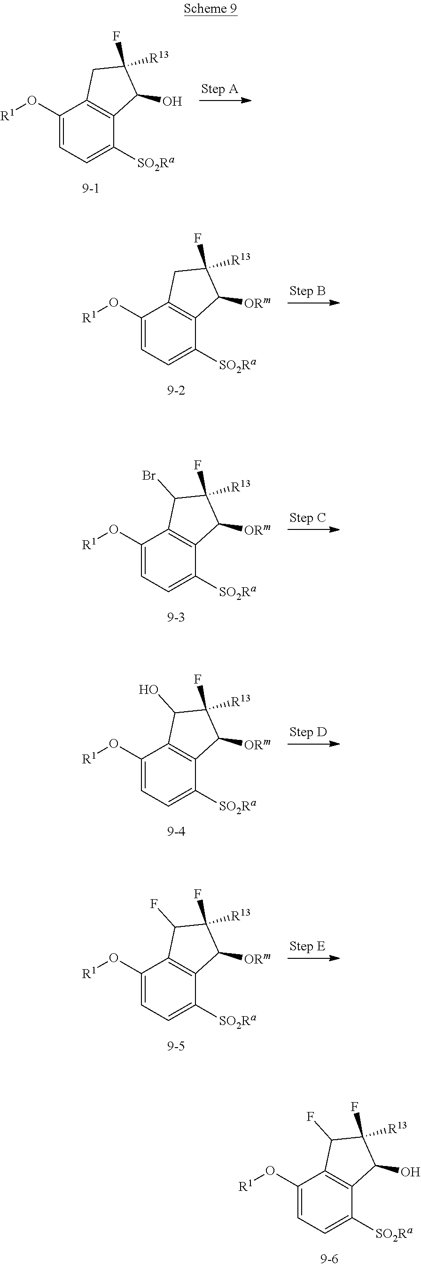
C1(O[R1])=CC=C([SO2Ra])C2=C1CC([R13])(F)C2O.C1(O[R1])=CC=C([SO2Ra])C2=C1CC([R13])(F)C2[ORm].C1(O[R1])=CC=C([SO2Ra])C2=C1C(Br)C([R13])(F)C2[ORm].C1(O[R1])=CC=C([SO2Ra])C2=C1C(O)C([R13])(F)C2[ORm].C1(O[R1])=CC=C([SO2Ra])C2=C1C(F)C([R13])(F)C2[ORm].C1(O[R1])=CC=C([SO2Ra])C2=C1C(F)C([R13])(F)C2O
